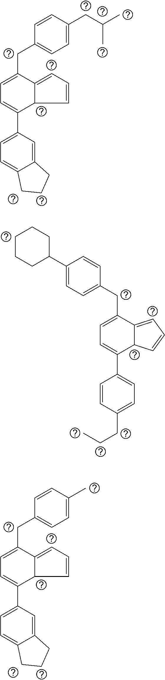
C1(C2=CC=C(CC3=CC=C(C4=CC=C(CCC)C=C4)C4C3=CC=C4)C=C2)CCCCC1.C1=C(CC(C)C)C=CC(CC2=CC=C(C3=CC=C4C(=C3)CCC4)C3C2=CC=C3)=C1.C1=C(C)C=CC(CC2=CC=C(C3=CC=C4C(=C3)CCC4)C3C2=CC=C3)=C1
